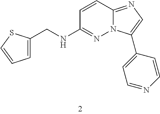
C(NC1=NN2C(=NC=C2C2=CC=NC=C2)C=C1)C1=CC=CS1
